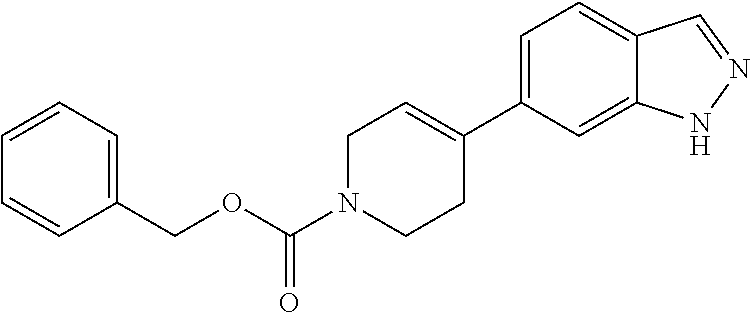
C1=C(C2=CCN(C(OCC3=CC=CC=C3)=O)CC2)C=C2C(=C1)C=NN2
